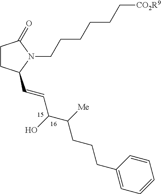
C1CC(C=CC(C(CCCC2=CC=CC=C2)[Me])O)N(CCCCCC[CO2R9])C1=O
